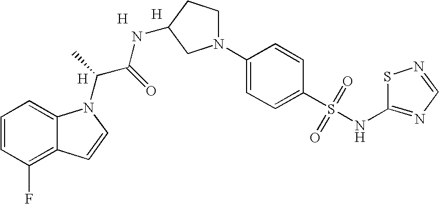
C1=CC(F)=C2C(=C1)N(C(C(NC1CN(C3=CC=C(S(=O)(=O)NC4=NC=NS4)C=C3)CC1)=O)C)C=C2.[H].[H].[H]
